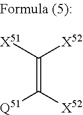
C(=C([X52])[Q51])([X51])[X52]
